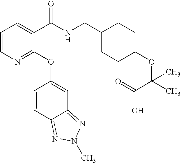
C1=CN=C(OC2=CC3=NN(C)N=C3C=C2)C(C(NCC2CCC(OC(C(O)=O)(C)C)CC2)=O)=C1
